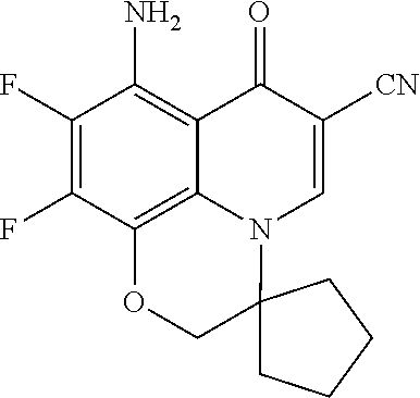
C1(F)=C(F)C2=C3C(=C1N)C(=O)C([CN])=CN3C1(CO2)CCCC1
